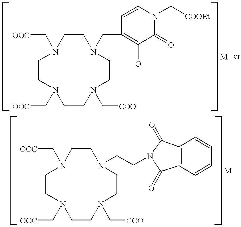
C1CN(C[OOC])CCN(C[OOC])CCN(C[COO])CCN1CC1=C(O)C(=O)N(C[COOEt])C=C1.C1CN(C[OOC])CCN(C[OOC])CCN(C[COO])CCN1CCN1C(=O)C2=C(C1=O)C=CC=C2
